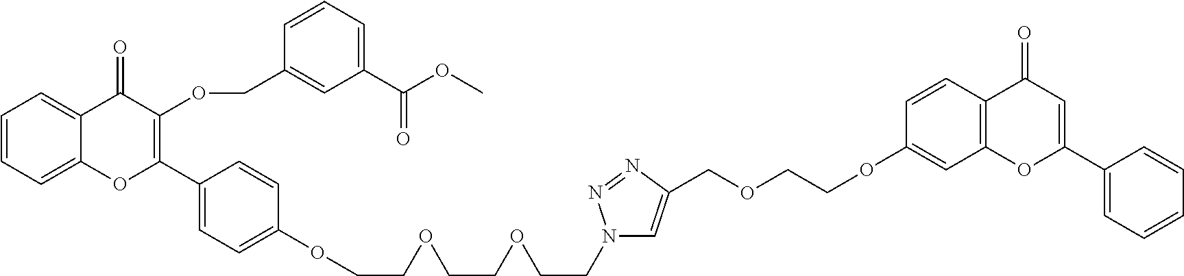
C1=CC=C2C(=C1)C(=O)C(OCC1=CC(C(OC)=O)=CC=C1)=C(C1=CC=C(OCCOCCOCCN3C=C(COCCOC4=CC5=C(C=C4)C(=O)C=C(C4=CC=CC=C4)O5)N=N3)C=C1)O2
